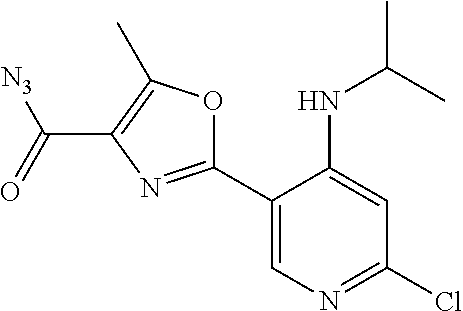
C1(C2=NC(C([N3])=O)=C(C)O2)=CN=C(Cl)C=C1NC(C)C
